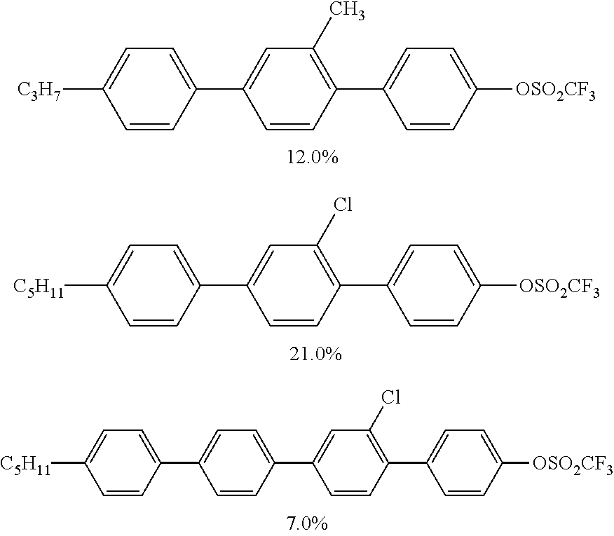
C1(C2=CC=C([C3H7])C=C2)=CC(C)=C(C2=CC=C([OSO2CF3])C=C2)C=C1.C1(C2=CC=C([C5H11])C=C2)=CC(Cl)=C(C2=CC=C([OSO2CF3])C=C2)C=C1.C1(C2=CC=C([C5H11])C=C2)=CC=C(C2=CC(Cl)=C(C3=CC=C([OSO2CF3])C=C3)C=C2)C=C1
